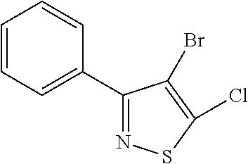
C1=CC=C(C2=NSC(Cl)=C2Br)C=C1
